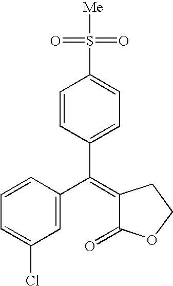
C1=C(Cl)C=C(C(=C2C(=O)OCC2)C2=CC=C(S(=O)(=O)[Me])C=C2)C=C1
